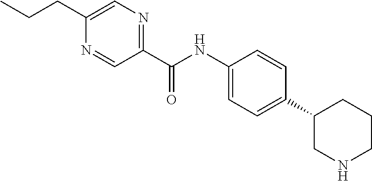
C1(CCC)=CN=C(C(NC2=CC=C(C3CNCCC3)C=C2)=O)C=N1
